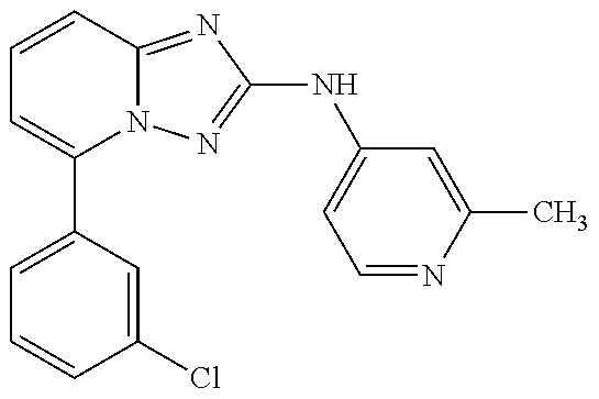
C1(C2=CC=CC(Cl)=C2)=CC=CC2=NC(NC3=CC=NC(C)=C3)=NN12
